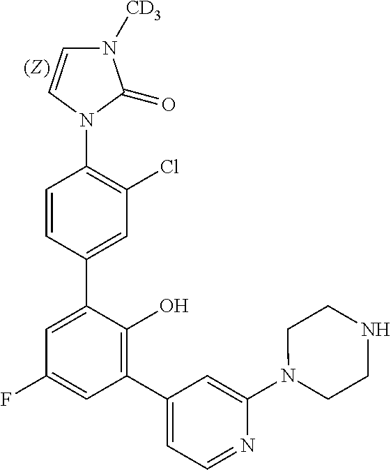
C1=CC(C2=CC(F)=CC(C3=CC=NC(N4CCNCC4)=C3)=C2O)=CC(Cl)=C1N1C(=O)N([CD3])C=C1
